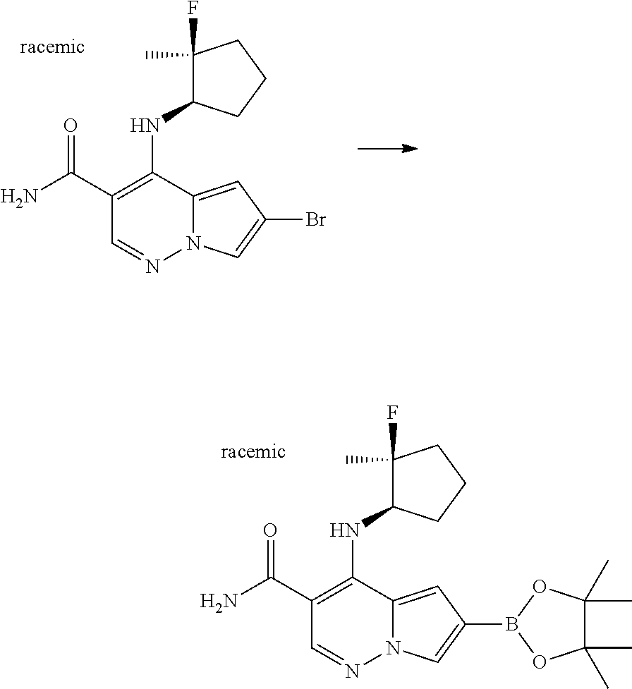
NC(C1=C(NC2C(C)(F)CCC2)C2=CC(B3OC(C)(C)C(C)(C)O3)=CN2N=C1)=O.NC(C1=C(NC2C(C)(F)CCC2)C2=CC(Br)=CN2N=C1)=O
